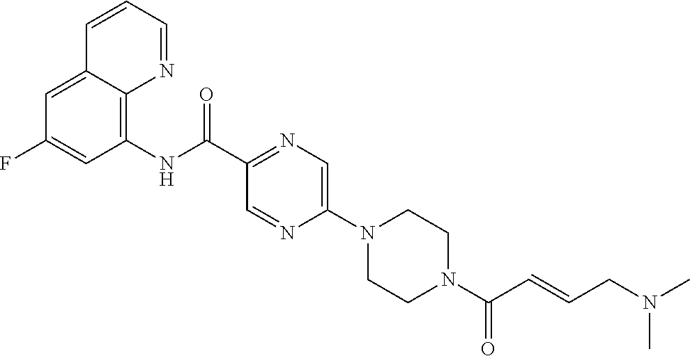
C12=CC(F)=CC(NC(C3=NC=C(N4CCN(C(C=CCN(C)C)=O)CC4)N=C3)=O)=C1N=CC=C2
